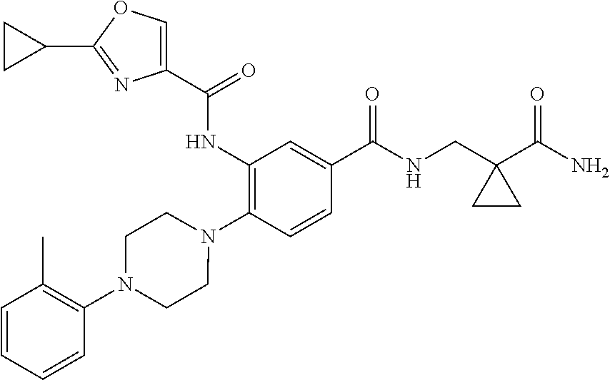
C1(NC(=O)C2=COC(C3CC3)=N2)=C(N2CCN(C3=C(C)C=CC=C3)CC2)C=CC(C(NCC2(C(N)=O)CC2)=O)=C1
